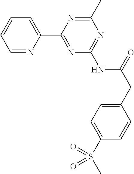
C1=NC(C2=NC(NC(CC3=CC=C(S(C)(=O)=O)C=C3)=O)=NC(C)=N2)=CC=C1
